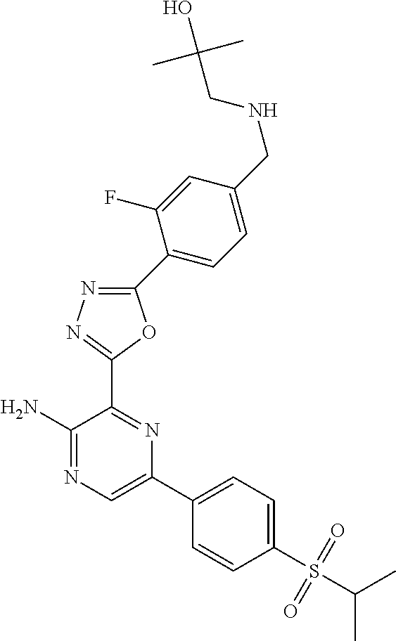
C1(N)=NC=C(C2=CC=C(S(C(C)C)(=O)=O)C=C2)N=C1C1=NN=C(C2=CC=C(CNCC(O)(C)C)C=C2F)O1
